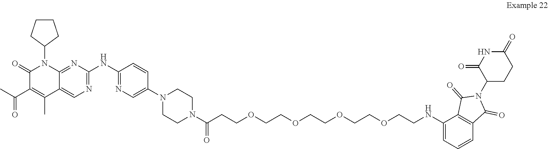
N1(C2=CN=C(NC3=NC=C4C(C)=C(C(=O)C)C(=O)N(C5CCCC5)C4=N3)C=C2)CCN(C(=O)CCOCCOCCOCCOCCNC2=CC=CC3=C2C(=O)N(C2C(=O)NC(=O)CC2)C3=O)CC1
